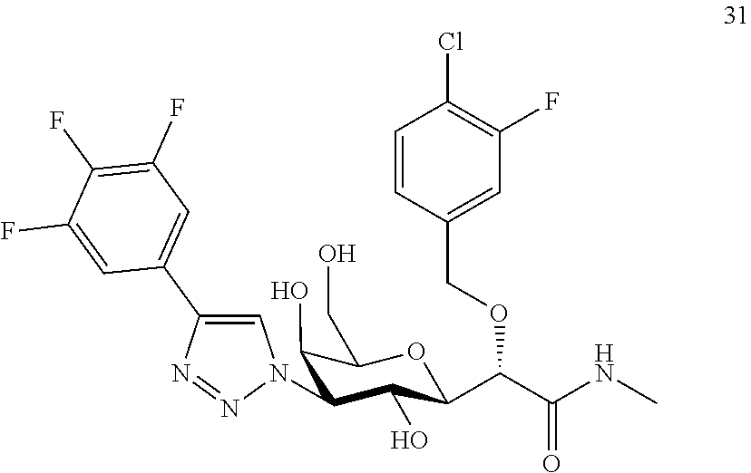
C1(O)C(CO)OC(C(C(NC)=O)OCC2=CC(F)=C(Cl)C=C2)C(O)C1N1C=C(C2=CC(F)=C(F)C(F)=C2)N=N1
